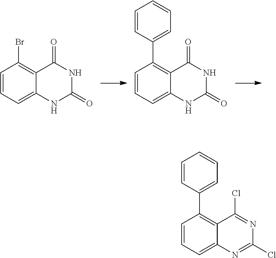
C1=CC=C2C(=C1C1=CC=CC=C1)C(=O)NC(=O)N2.C1=CC=C2C(=C1Br)C(=O)NC(=O)N2.C1=CC=C2C(=C1C1=CC=CC=C1)C(Cl)=NC(Cl)=N2
